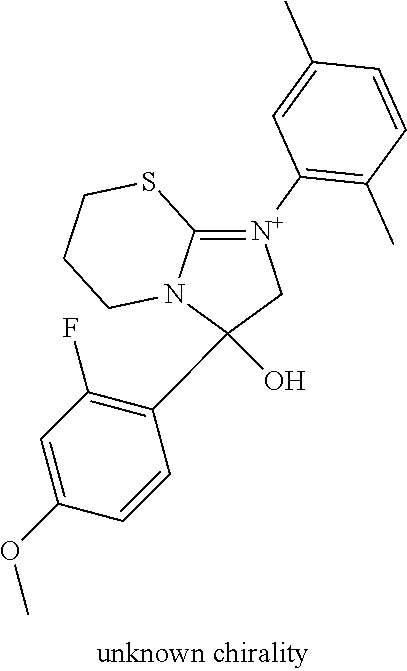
C1(C2=C(F)C=C(OC)C=C2)(O)C[N+](C2=C(C)C=CC(C)=C2)=C2N1CCCS2
